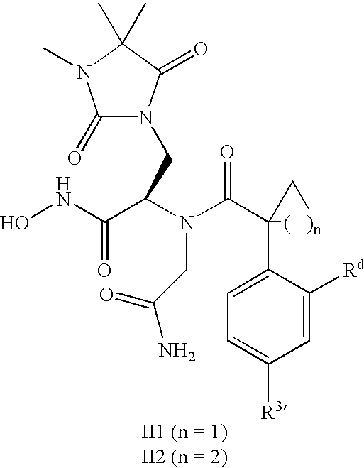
ONC(C(N(C(C1(C2=CC=C([R3])C=C2[Rd])[(   )n]C1)=O)CC(=O)N)CN1C(=O)N(C)C(C)(C)C1=O)=O
